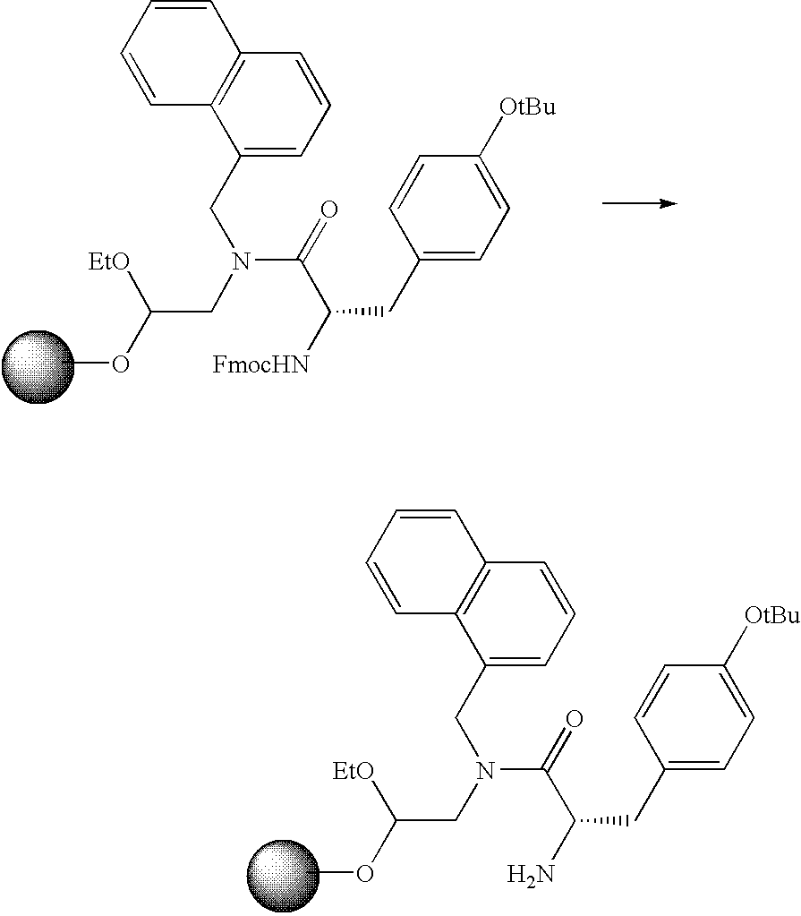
COC(CN(CC1=CC=CC2=C1C=CC=C2)C(C(N)CC1=CC=C([OtBu])C=C1)=O)[EtO].COC(CN(CC1=CC=CC2=C1C=CC=C2)C(C([FmocHN])CC1=CC=C([OtBu])C=C1)=O)[EtO]
